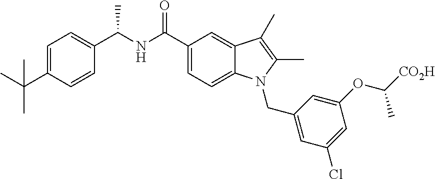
C1(C(NC(C2=CC=C(C(C)(C)C)C=C2)C)=O)=CC=C2C(=C1)C(C)=C(C)N2CC1=CC(Cl)=CC(OC([CO2H])C)=C1
